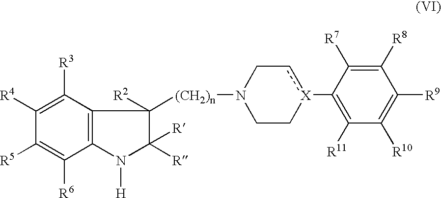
C1([R5])=C([R6])C2=C(C([R3])=C1[R4])C([(CH2)n]N1CC[X](C3=C([R11])C([R10])=C([R9])C([R8])=C3[R7])cC1)([R2])C([R])([R])N2[H]
